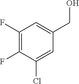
C1=C(Cl)C(F)=C(F)C=C1CO
